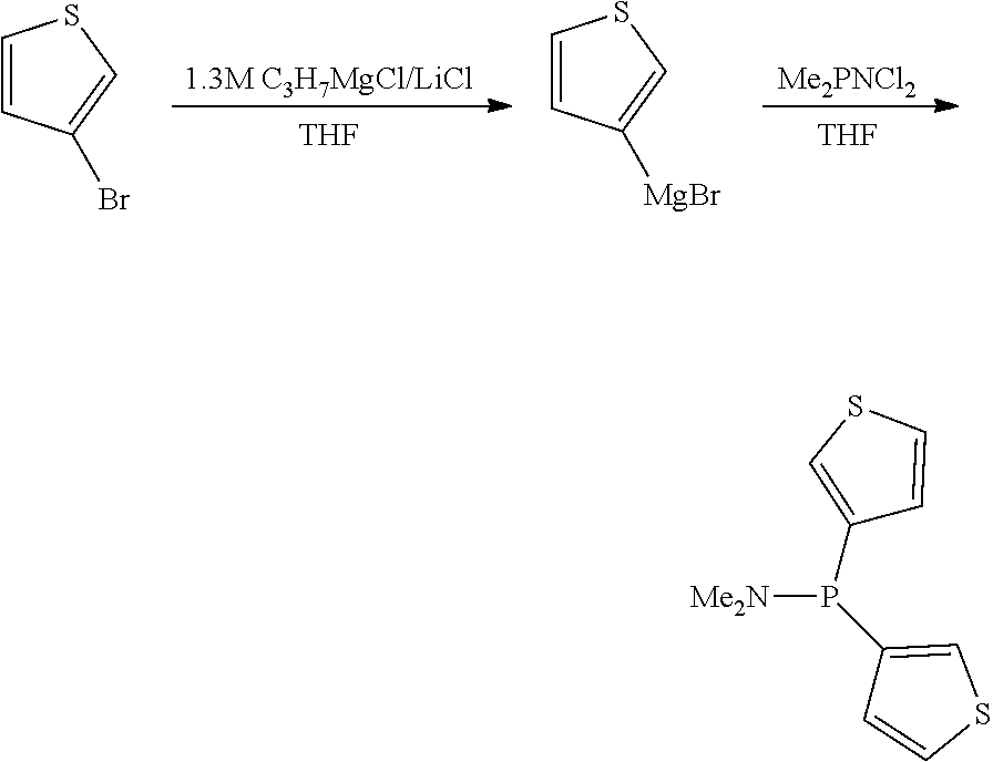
[THF].[THF].[Me2PNCl2].C1=CC(Br)=CS1.C1=CC([MgBr])=CS1.[Me2N]P(C1=CSC=C1)C1=CSC=C1
